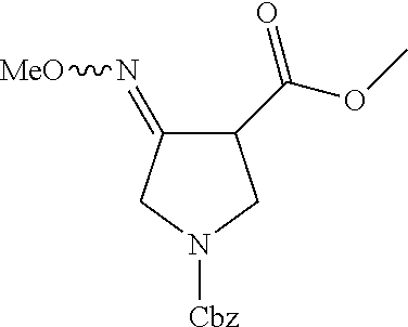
C1(C(OC)=O)C(=N[MeO])CN([Cbz])C1
